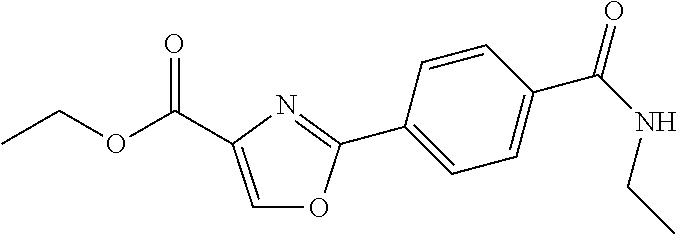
C1(C2=NC(C(OCC)=O)=CO2)=CC=C(C(NCC)=O)C=C1
